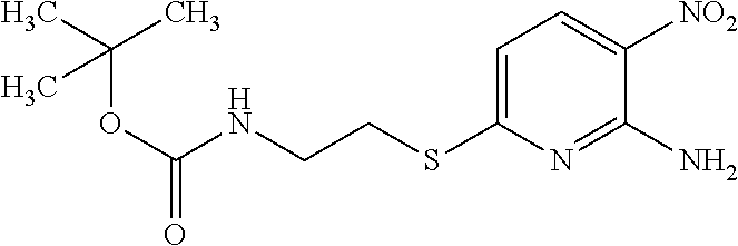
C1=C(SCCNC(OC(C)(C)C)=O)N=C(N)C([NO2])=C1
